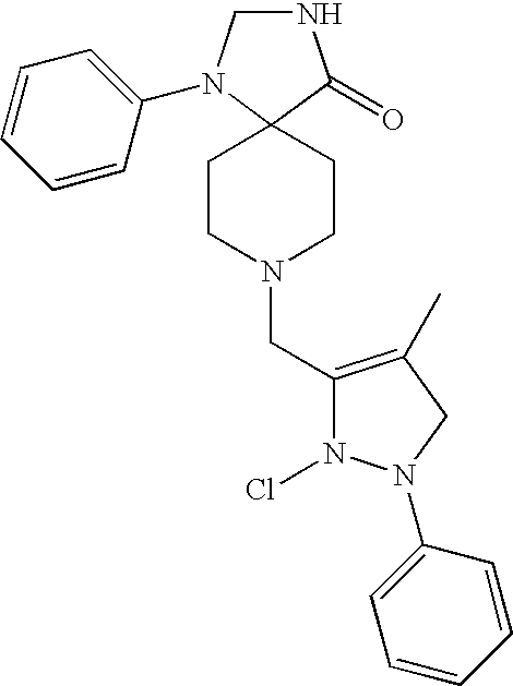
N1CN(C2=CC=CC=C2)C2(C1=O)CCN(CC1=C(C)CN(C3=CC=CC=C3)N1Cl)CC2
